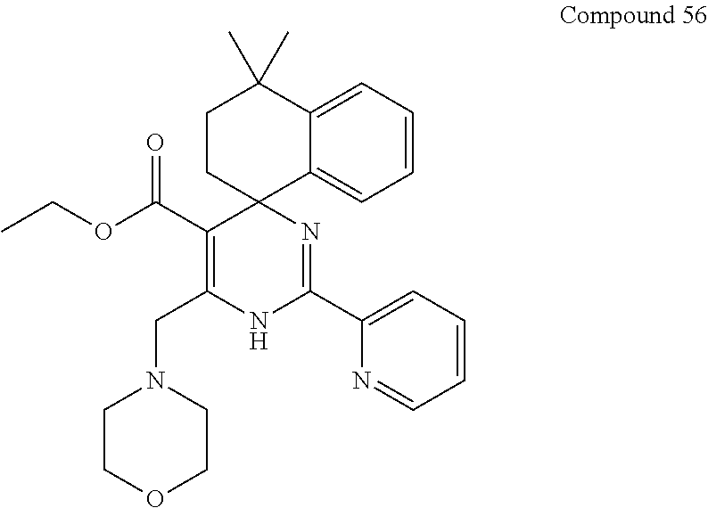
C1=CC=C2C(=C1)C1(CCC2(C)C)C(C(OCC)=O)=C(CN2CCOCC2)NC(C2=CC=CC=N2)=N1
